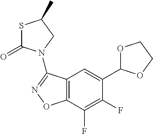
C12=C(C(F)=C(F)C(C3OCCO3)=C1)ON=C2N1CC(C)SC1=O
